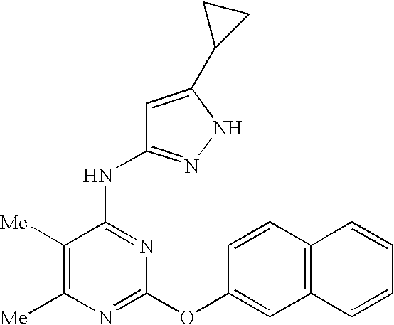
C1([Me])=C([Me])C(NC2=NNC(C3CC3)=C2)=NC(OC2=CC3=C(C=C2)C=CC=C3)=N1
